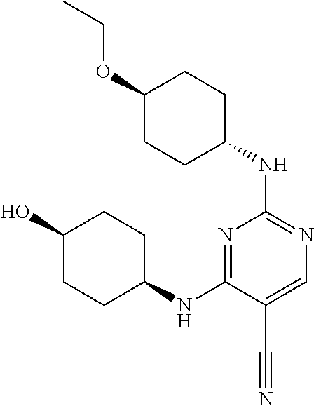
C1(O)CCC(NC2=NC(NC3CCC(OCC)CC3)=NC=C2C#N)CC1
